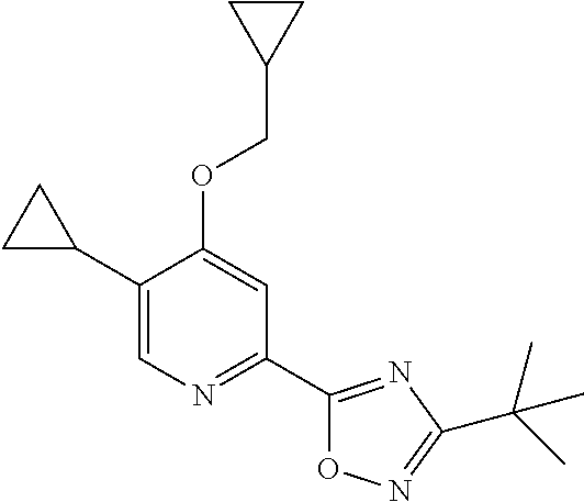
C1(C2CC2)=CN=C(C2=NC(C(C)(C)C)=NO2)C=C1OCC1CC1
